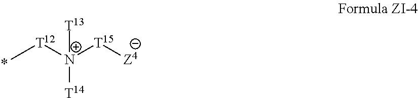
C[T12][N+]([T15][Z4])([T14])[T13]
